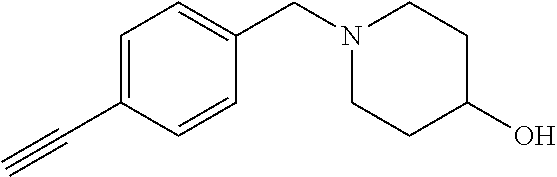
C1=C(C#C)C=CC(CN2CCC(O)CC2)=C1
